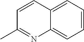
C1=C2C(=CC=C1)N=C(C)C=C2
